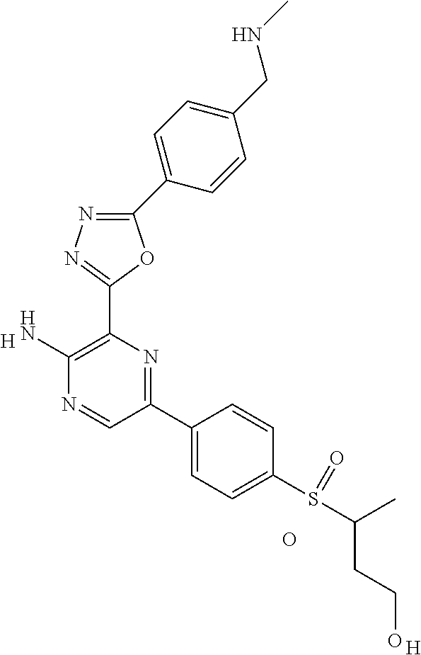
[H].C1(N)=C(C2=NN=C(C3=CC=C(CNC)C=C3)O2)N=C(C2=CC=C(S(C(CCO)C)=O)C=C2)C=N1.O.[H]
